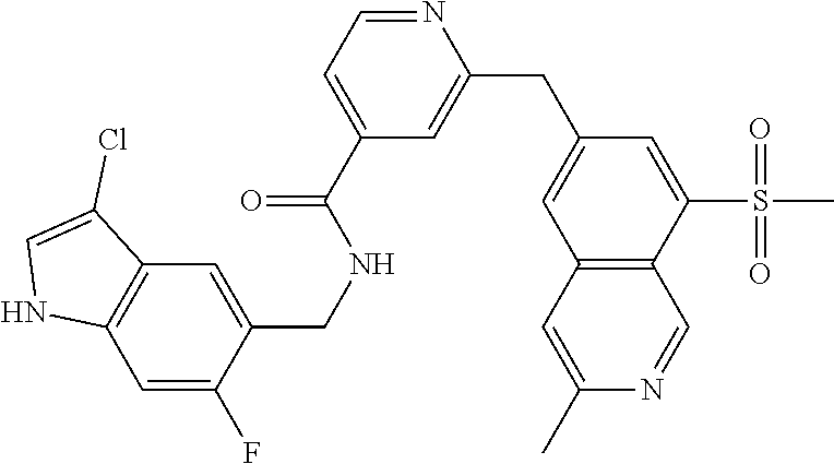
C12=C(C=C(CNC(C3=CC=NC(CC4=CC5=C(C(S(C)(=O)=O)=C4)C=NC(C)=C5)=C3)=O)C(F)=C1)C(Cl)=CN2
